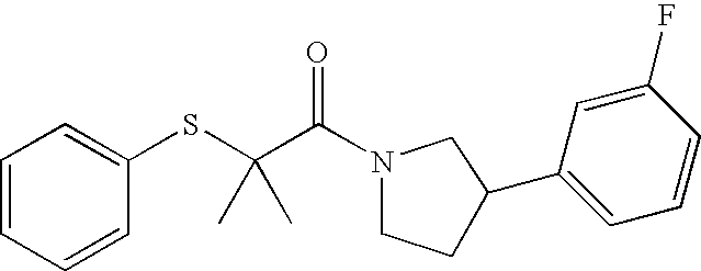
C1=CC=CC(SC(C(N2CCC(C3=CC=CC(F)=C3)C2)=O)(C)C)=C1
